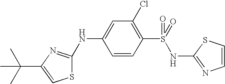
C1=CC(S(=O)(NC2=NC=CS2)=O)=C(Cl)C=C1NC1=NC(C(C)(C)C)=CS1
